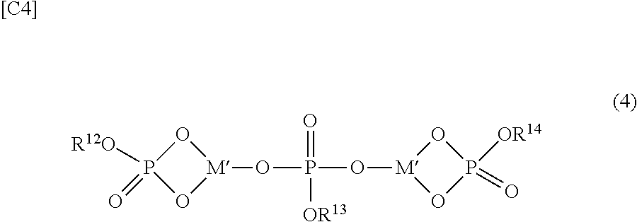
[[C4]].O1P([R12O])(=O)O[M]1OP(O[M]1OP(=O)([OR14])O1)(=O)[OR13]
